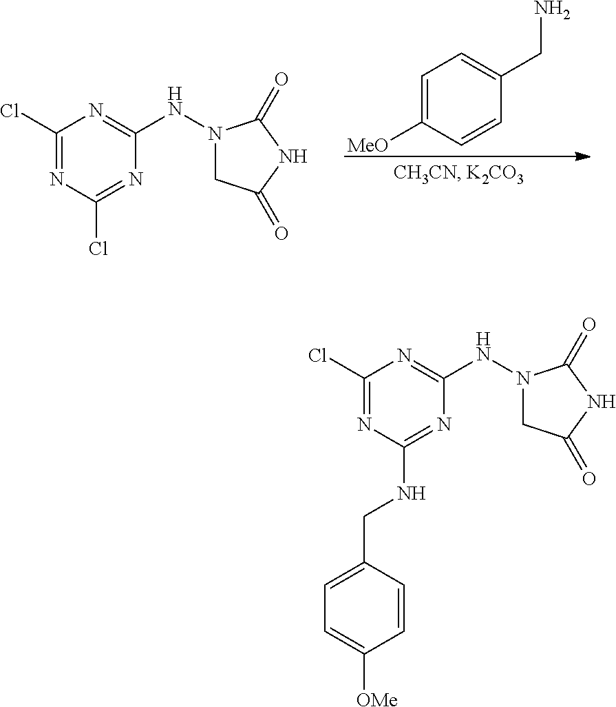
C1=C([MeO])C=CC(CN)=C1.C1(Cl)=NC(Cl)=NC(NN2CC(=O)NC2=O)=N1.C1(Cl)=NC(NCC2=CC=C([OMe])C=C2)=NC(NN2CC(=O)NC2=O)=N1
